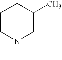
C1CN(C)CC(C)C1
